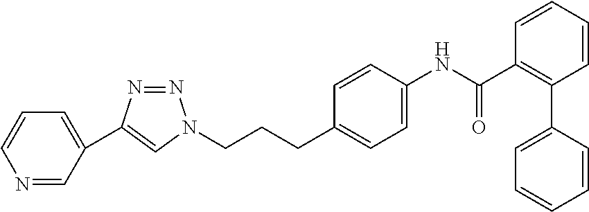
C1(C2=CN(CCCC3=CC=C(NC(=O)C4=C(C5=CC=CC=C5)C=CC=C4)C=C3)N=N2)=CC=CN=C1
